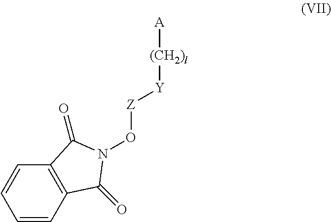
O([Z][Y][(CH2)l][A])N1C(=O)C2=C(C=CC=C2)C1=O
